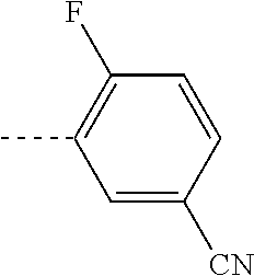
C1=C([CN])C=CC(F)=C1C
